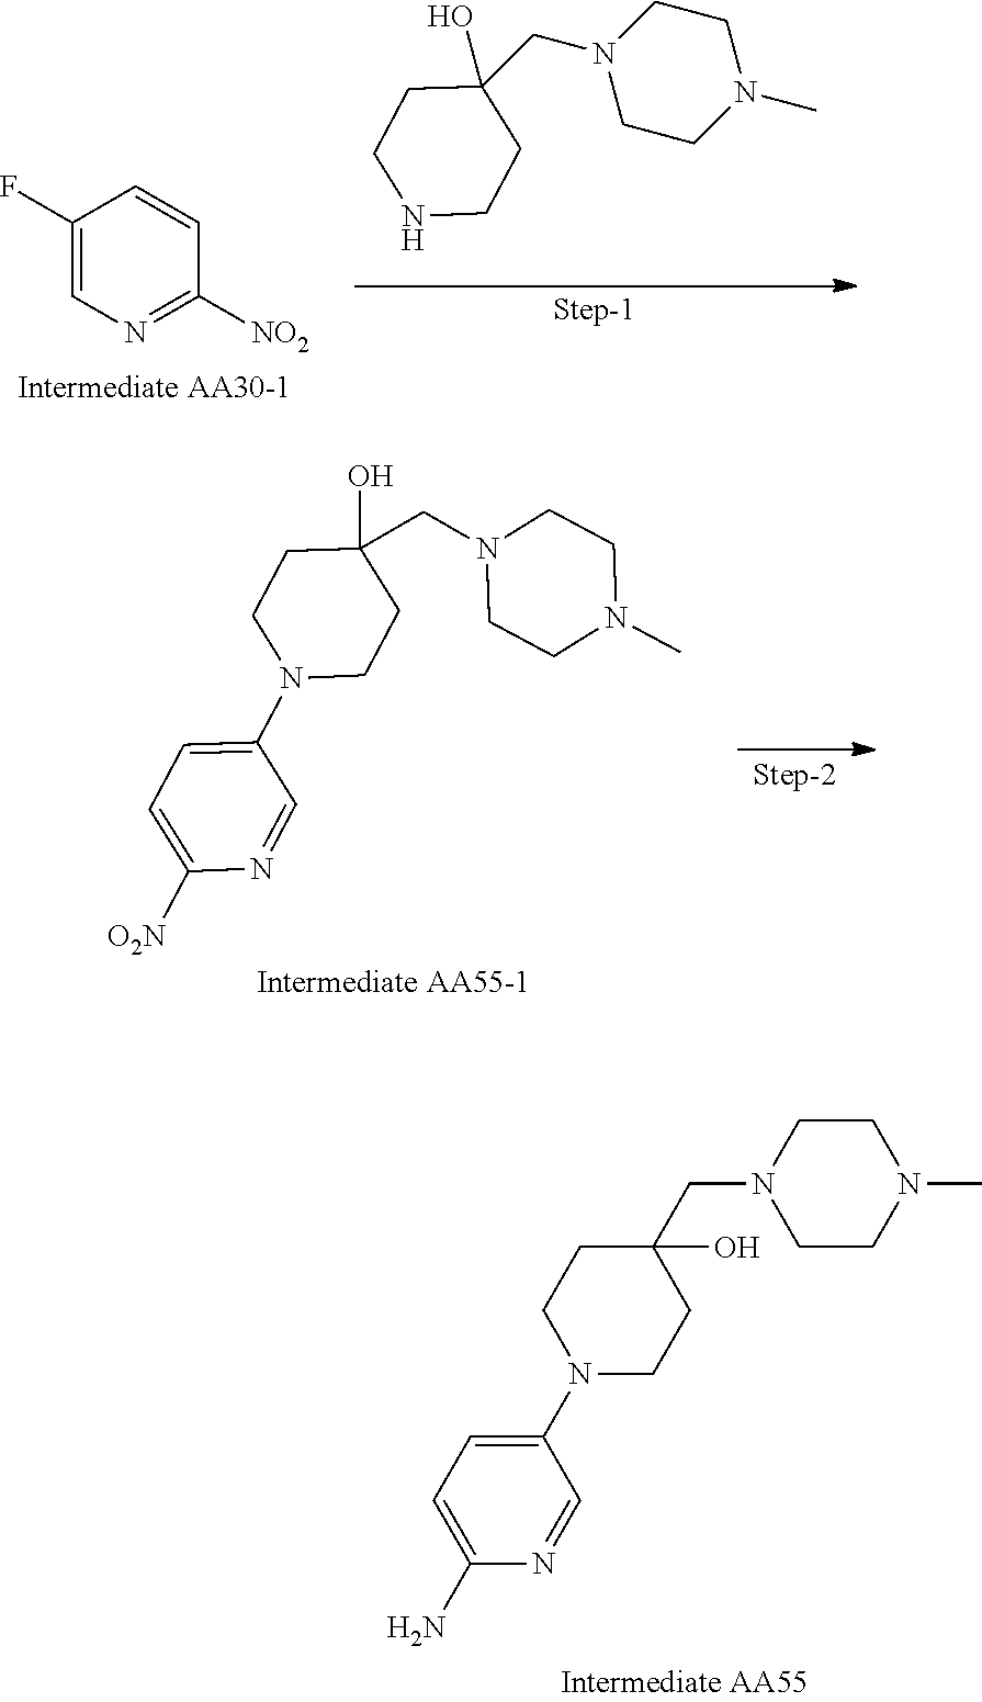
C1(N)=CC=C(N2CCC(CN3CCN(C)CC3)(O)CC2)C=N1.C1=CC(F)=CN=C1[NO2].N1CCC(O)(CN2CCN(C)CC2)CC1.C1([O2N])=CC=C(N2CCC(O)(CN3CCN(C)CC3)CC2)C=N1
